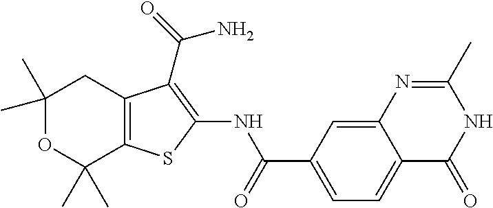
C1(C)(C)OC(C)(C)C2=C(C1)C(C(=O)N)=C(NC(C1=CC=C3C(=C1)N=C(C)NC3=O)=O)S2
